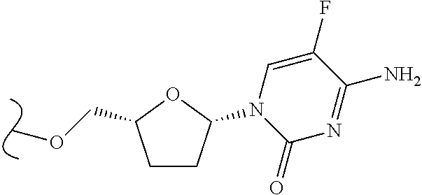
C1CC(N2C(=O)N=C(N)C(F)=C2)OC1COC
